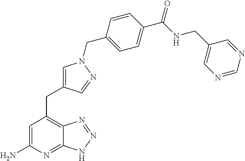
C1=C(N)N=C2C(=C1CC1=CN(CC3=CC=C(C(NCC4=CN=CN=C4)=O)C=C3)N=C1)N=NN2
